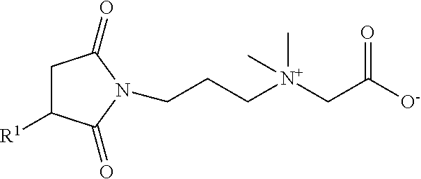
C1C([R1])C(=O)N(CCC[N+](CC([O-])=O)(C)C)C1=O
